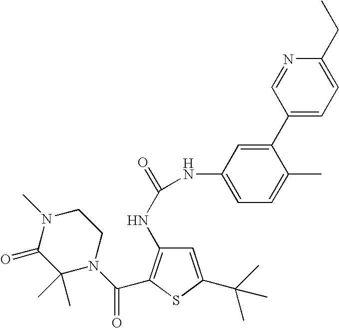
C1(C2=CC(NC(=O)NC3=C(C(N4CCN(C)C(=O)C4(C)C)=O)SC(C(C)(C)C)=C3)=CC=C2C)=CC=C(CC)N=C1
